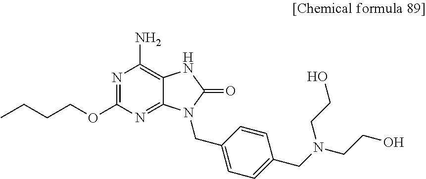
C12=NC(OCCCC)=NC(N)=C1NC(=O)N2CC1=CC=C(CN(CCO)CCO)C=C1
